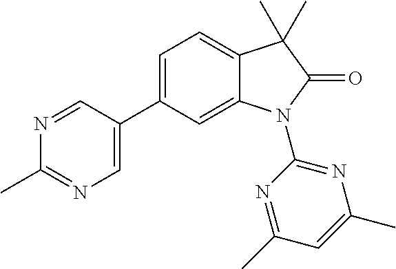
C1=C(C2=CN=C(C)N=C2)C=C2C(=C1)C(C)(C)C(=O)N2C1=NC(C)=CC(C)=N1
